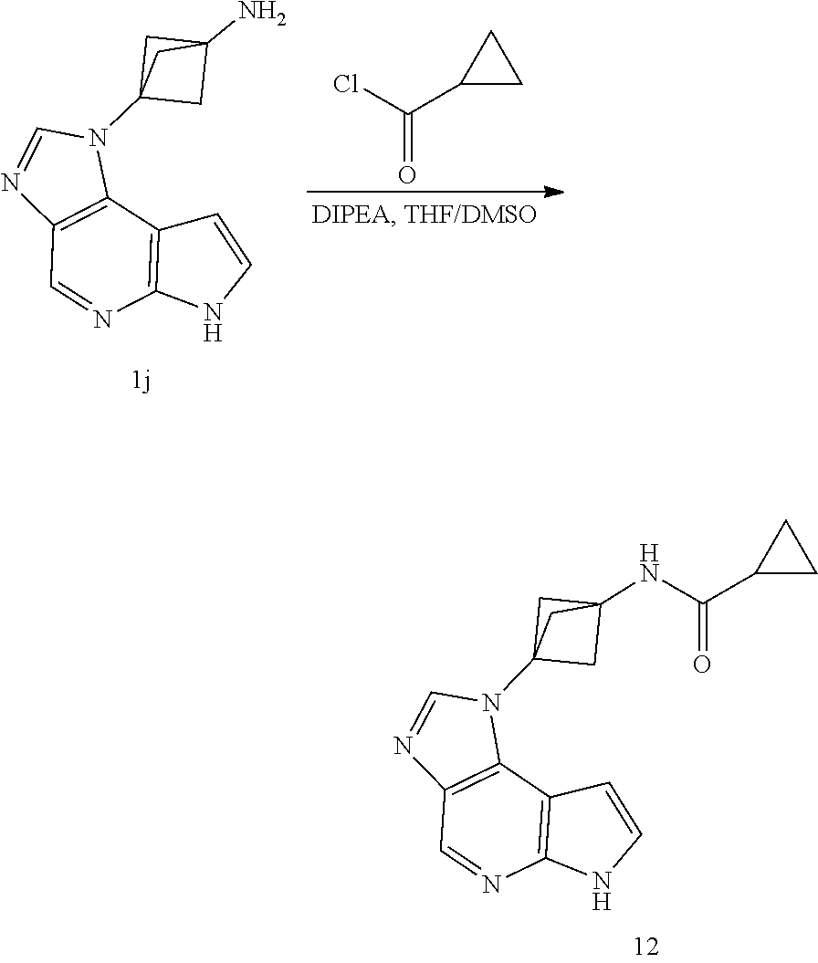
C12=C(C3=C(C=N1)N=CN3C13CC(NC(C4CC4)=O)(C1)C3)C=CN2.C12=C(C3=C(C=N1)N=CN3C13CC(N)(C1)C3)C=CN2.ClC(C1CC1)=O
